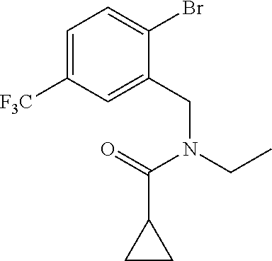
C1=C([F3C])C=C(CN(C(=O)C2CC2)CC)C(Br)=C1
